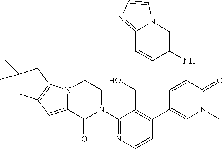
N12C(=CC3=C1CC(C)(C)C3)C(=O)N(C1=NC=CC(C3=CN(C)C(=O)C(NC4=CN5C(=NC=C5)C=C4)=C3)=C1CO)CC2
